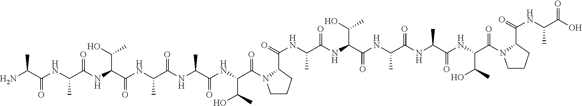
CC(C(NC(C(NC(C(C)O)C(=O)NC(C)C(=O)NC(C)C(=O)NC(C(=O)N1CCCC1C(NC(C)C(=O)NC(C(C)O)C(=O)NC(C)C(=O)NC(C)C(=O)NC(C(O)C)C(=O)N1CCCC1C(NC(C)C(=O)O)=O)=O)C(C)O)=O)C)=O)N
